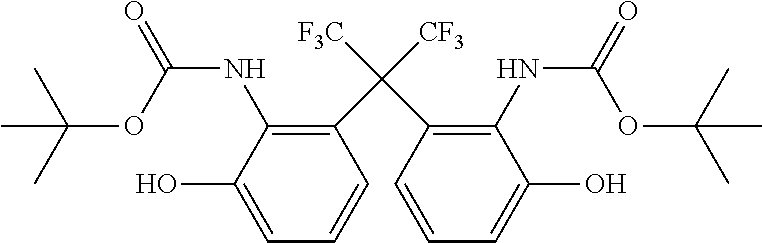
CC(OC(NC1=C(C(C2=C(NC(OC(C)(C)C)=O)C(O)=CC=C2)([F3C])[CF3])C=CC=C1O)=O)(C)C
